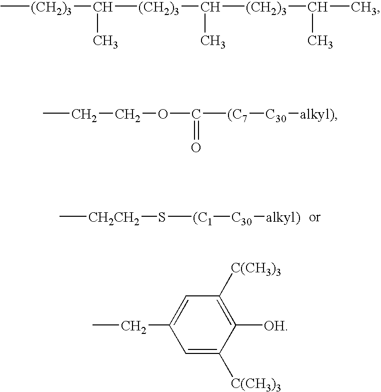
C[CH2CH2]S[(C1][C30][alkyl)].C[(CH2)3]C([(CH2)3]C([(CH2)3]C(C)C)C)C.CCCOC(=O)[(C7][C30][alkyl)].CCC1=CC([C(CH3)3])=C([OH])C([C(CH3)3])=C1
